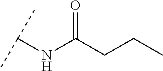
C(NC(CCC)=O)(C)C
